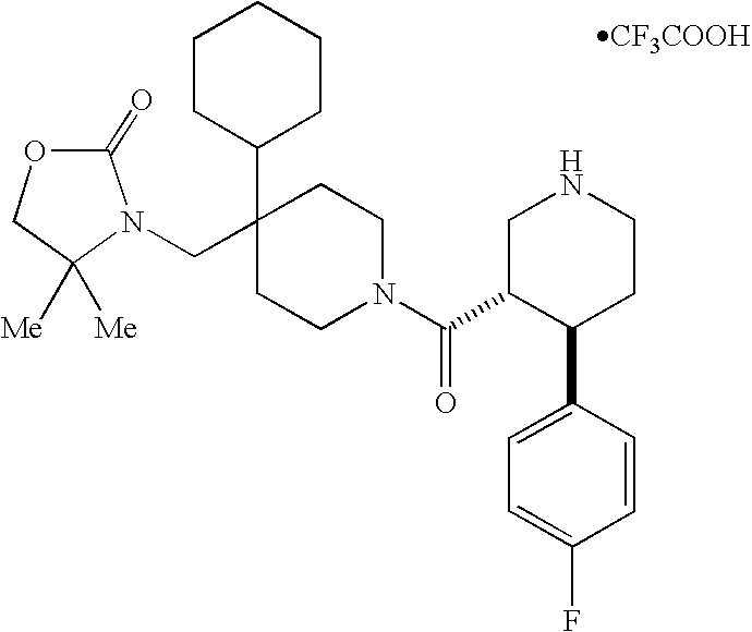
N1(CC2(C3CCCCC3)CCN(C(=O)C3C(C4=CC=C(F)C=C4)CCNC3)CC2)C([Me])([Me])COC1=O.[CF3COOH]
